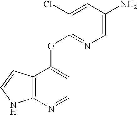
O(C1=CC=NC2=C1C=CN2)C1=NC=C(N)C=C1Cl
